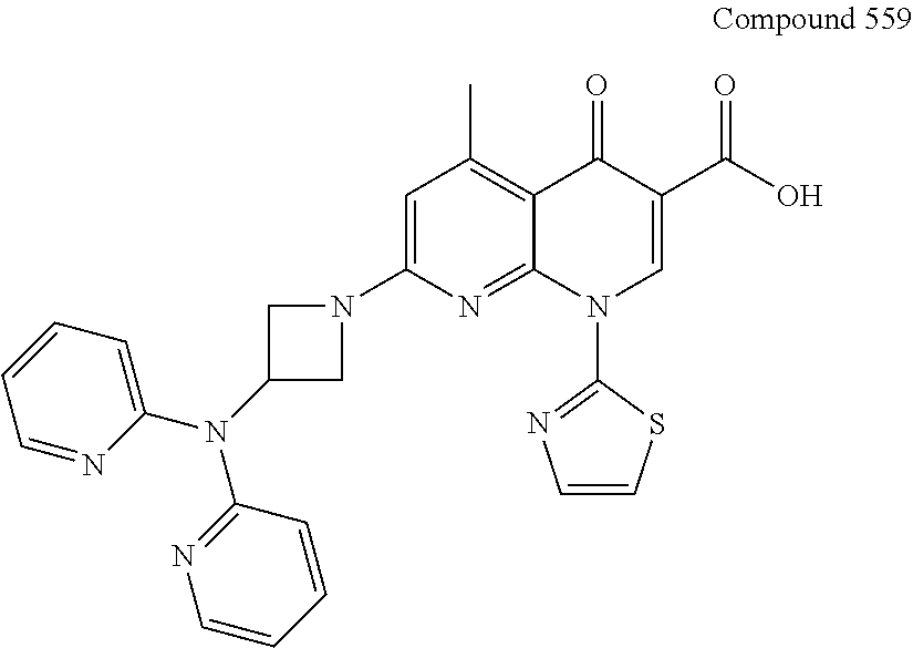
C1=C(N2CC(N(C3=CC=CC=N3)C3=NC=CC=C3)C2)N=C2C(=C1C)C(=O)C(C(O)=O)=CN2C1=NC=CS1
